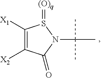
C1([X1])=C([X2])C(=O)N(C(C)(C)C)S1=[(O)q]
